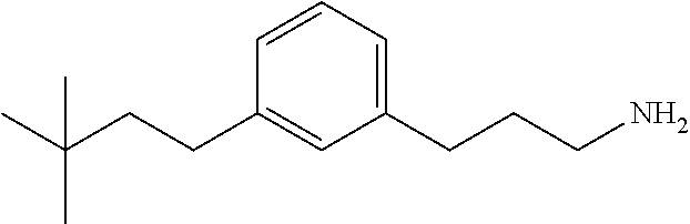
C1(CCC(C)(C)C)=CC(CCCN)=CC=C1
